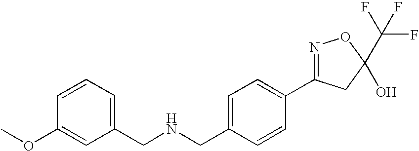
C1(CNCC2=CC=CC(OC)=C2)=CC=C(C2=NOC(C(F)(F)F)(O)C2)C=C1
